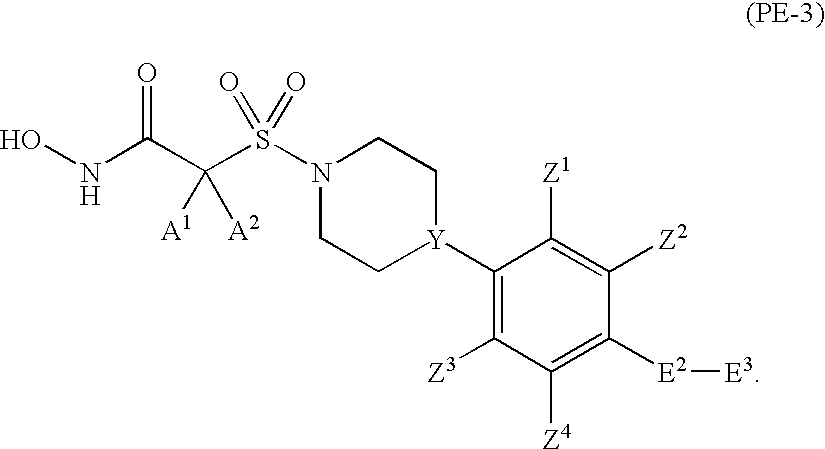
ONC(C(S(N1CC[Y](C2=C([Z3])C([Z4])=C([E2][E3])C([Z2])=C2[Z1])CC1)(=O)=O)([A1])[A2])=O
